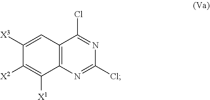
C1(Cl)=NC(Cl)=NC2=C1C=C([X3])C([X2])=C2[X1]
